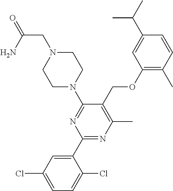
C1(C2=CC(Cl)=CC=C2Cl)=NC(C)=C(COC2=C(C)C=CC(C(C)C)=C2)C(N2CCN(CC(=O)N)CC2)=N1
